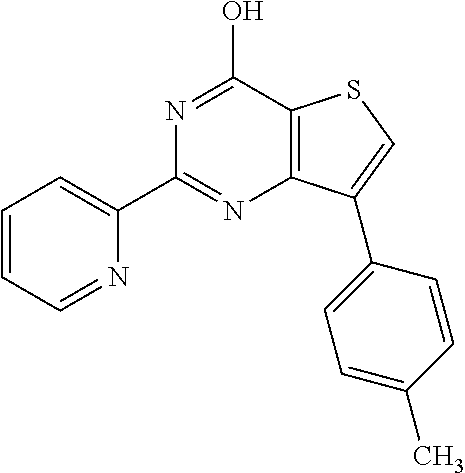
C1(C2=CC=CC=N2)=NC2=C(C(O)=N1)SC=C2C1=CC=C(C)C=C1
